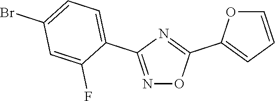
N1=C(C2=CC=C(Br)C=C2F)N=C(C2=CC=CO2)O1
